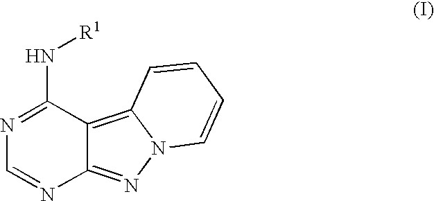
N1=C(N[R1])C2=C3N(N=C2N=C1)C=CC=C3
